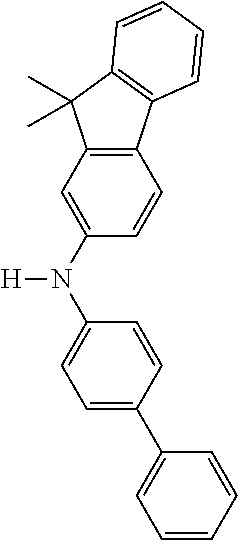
[H]N(C1=CC=C(C2=CC=CC=C2)C=C1)C1=CC2=C(C=C1)C1=C(C2(C)C)C=CC=C1
